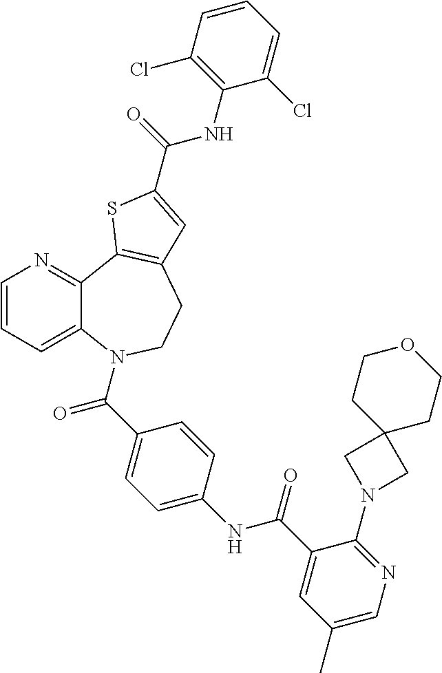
C1=CC=C2C(=N1)C1=C(CCN2C(C2=CC=C(NC(C3=CC(C)=CN=C3N3CC4(C3)CCOCC4)=O)C=C2)=O)C=C(C(=O)NC2=C(Cl)C=CC=C2Cl)S1
